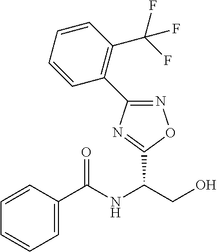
C1=CC(C(NC(CO)C2=NC(C3=C(C(F)(F)F)C=CC=C3)=NO2)=O)=CC=C1
